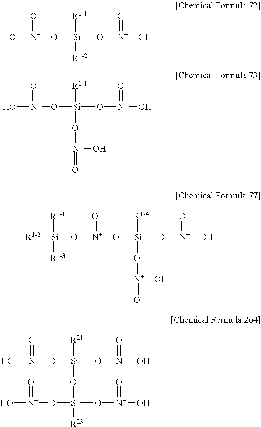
O[N+](O[Si]([R1-1])([R1-2])O[N+](=O)O)=O.O[N+](O[Si]([R1-1])(O[N+](=O)O)O[N+](=O)O)=O.O([N+](O[Si]([R1-4])(O[N+](=O)O)O[N+](=O)O)=O)[Si]([R1-1])([R1-3])[R1-2].O[N+](O[Si]([R21])(O[Si](O[N+](=O)O)([R23])O[N+](=O)O)O[N+](=O)O)=O
